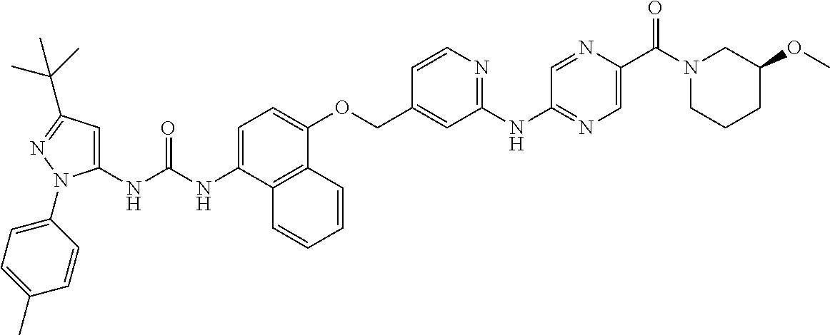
N(C(NC1=CC(C(C)(C)C)=NN1C1=CC=C(C)C=C1)=O)C1=CC=C(OCC2=CC(NC3=NC=C(C(N4CCCC(OC)C4)=O)N=C3)=NC=C2)C2=C1C=CC=C2
